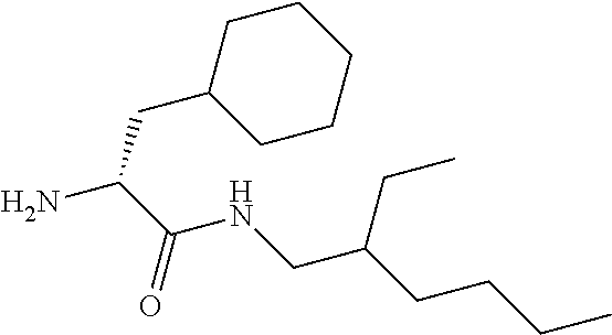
NC(C(=O)NCC(CCCC)CC)CC1CCCCC1
